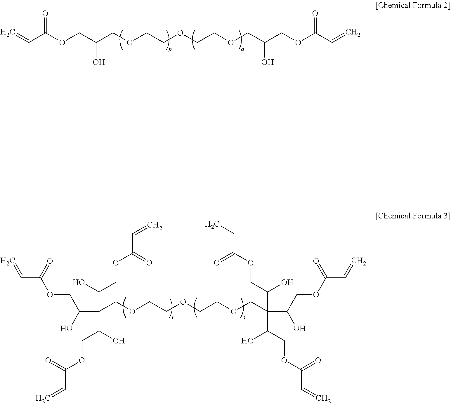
C(C(C(O)COC(C=C)=O)(C(O)COC(=O)C=C)COCCOCCOCC(C(COC(CC)=O)O)(C(COC(=O)C=C)O)C(COC(C=C)=O)O)(O)COC(C=C)=O.C=CC(OCC(COCCOCCOCC(COC(C=C)=O)O)O)=O
